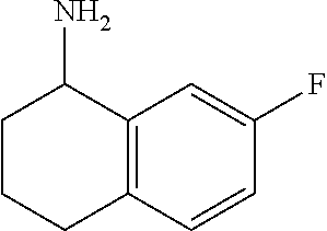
C12=C(C=CC(F)=C1)CCCC2N
